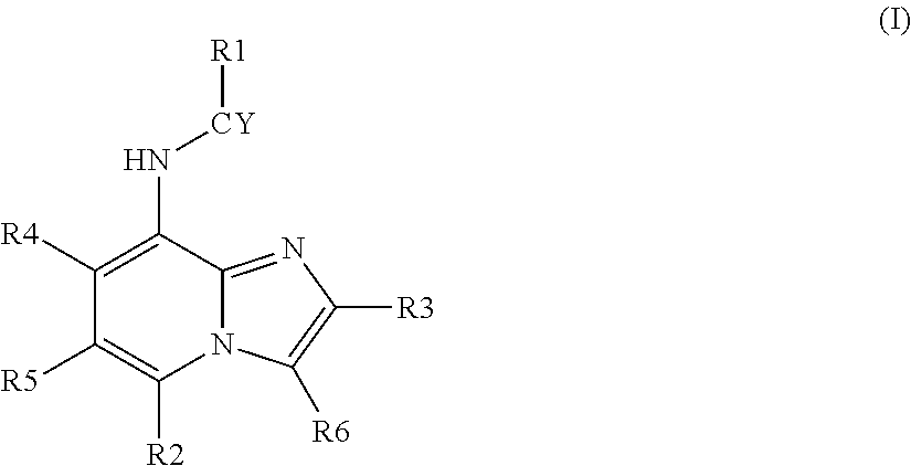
C1([R4])=C(N[CY][R1])C2=NC([R3])=C([R6])N2C([R2])=C1[R5]
